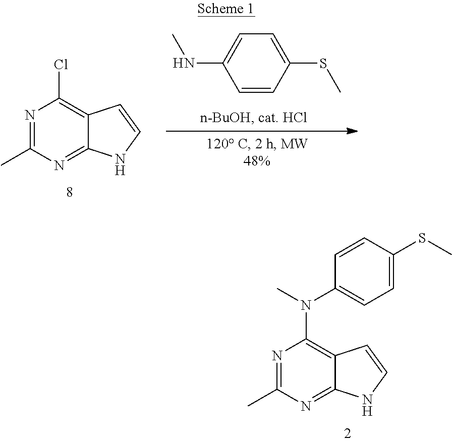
N1=C(C)N=C2C(=C1N(C1=CC=C(SC)C=C1)C)C=CN2.C1=CC(SC)=CC=C1NC.N1=C(C)N=C2C(=C1Cl)C=CN2
